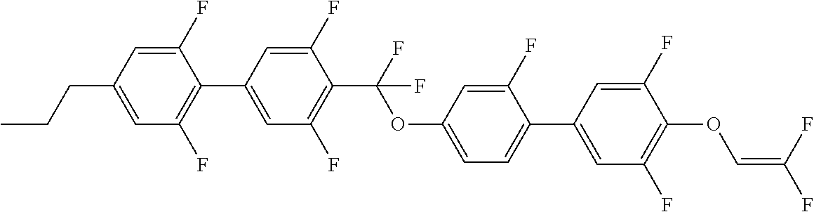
C1=C(C2=C(F)C=C(CCC)C=C2F)C=C(F)C(C(F)(OC2=CC=C(C3=CC(F)=C(OC=C(F)F)C(F)=C3)C(F)=C2)F)=C1F
